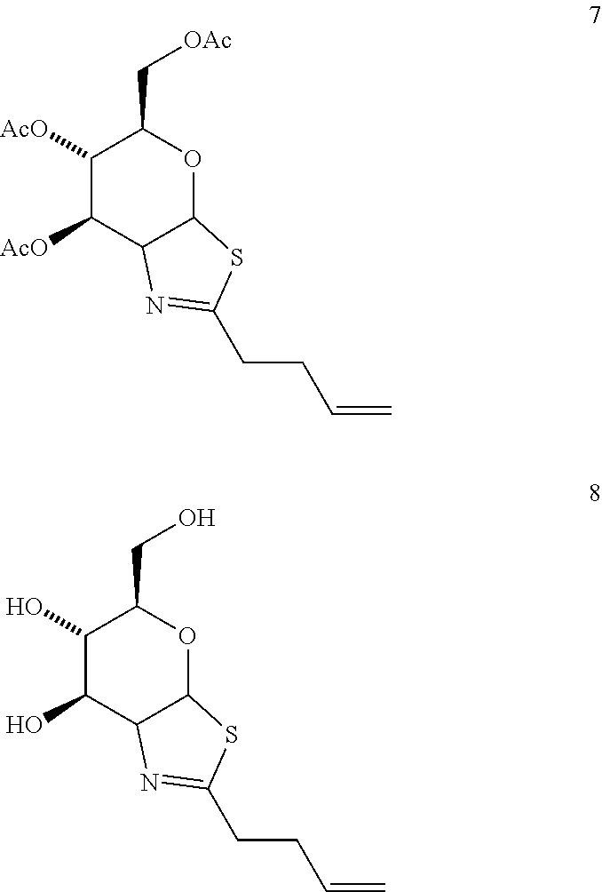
C1([AcO])C([AcO])C2C(OC1C[OAc])SC(CCC=C)=N2.C1(O)C(O)C2C(OC1CO)SC(CCC=C)=N2
